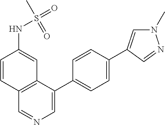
C1=C(C2=CC=C(C3=CN(C)N=C3)C=C2)C2=C(C=N1)C=CC(NS(=O)(=O)C)=C2
